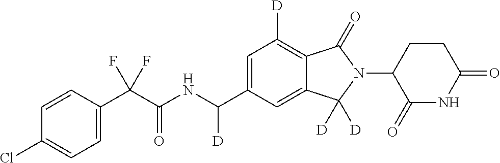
C1=CC(C(C(NC(C2=CC([D])=C3C(=C2)C([D])([D])N(C2C(=O)NC(=O)CC2)C3=O)[D])=O)(F)F)=CC=C1Cl
